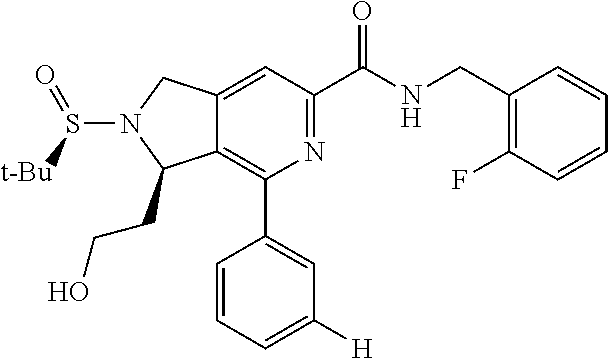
C12=CC(C(NCC3=C(F)C=CC=C3)=O)=NC(C3=CC([H])=CC=C3)=C1C(CCO)N(S([t-Bu])=O)C2
